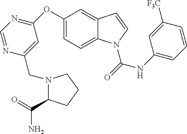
C1(OC2=NC=NC(CN3C(C(=O)N)CCC3)=C2)=CC=C2C(=C1)C=CN2C(=O)NC1=CC=CC([F3C])=C1
